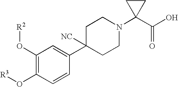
C1=CC(C2([NC])CCN(C3(C(O)=O)CC3)CC2)=CC(O[R2])=C1O[R3]
